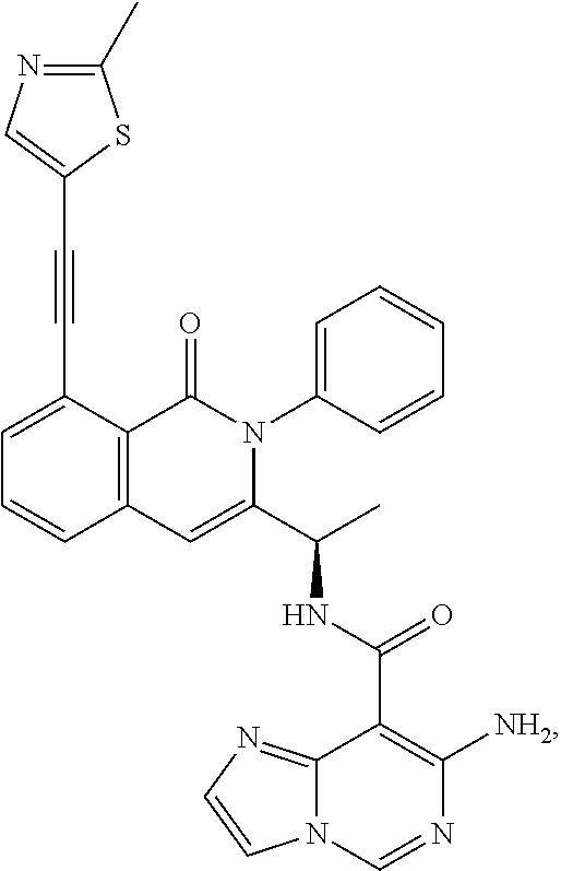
C1=C(C#CC2=CN=C(C)S2)C2=C(C=C1)C=C(C(C)NC(=O)C1=C([NH2])N=CN3C1=NC=C3)N(C1=CC=CC=C1)C2=O
